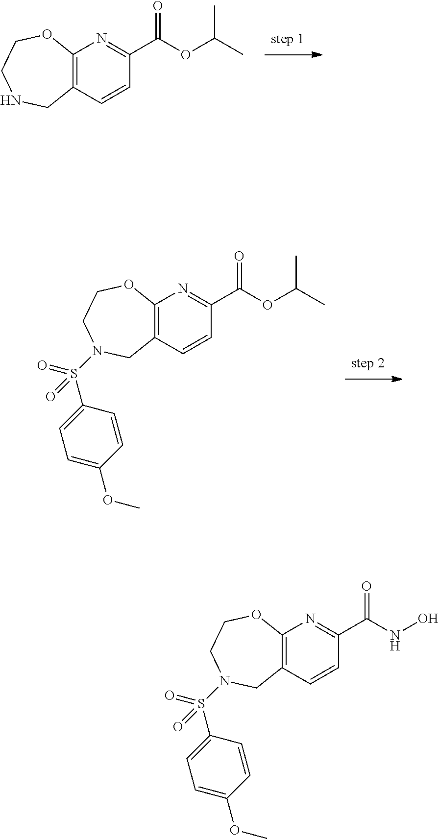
C12=C(C=CC(C(NO)=O)=N1)CN(S(=O)(C1=CC=C(OC)C=C1)=O)CCO2.C12=C(C=CC(C(OC(C)C)=O)=N1)CNCCO2.C12=C(C=CC(C(OC(C)C)=O)=N1)CN(S(=O)(C1=CC=C(OC)C=C1)=O)CCO2
